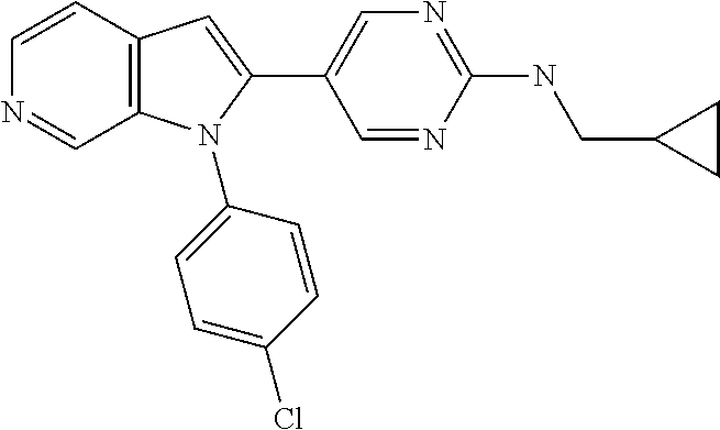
C1=CC2=C(C=N1)N(C1=CC=C(Cl)C=C1)C(C1=CN=C(NCC3CC3)N=C1)=C2
